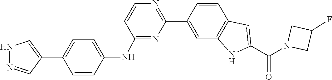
FC1CN(C(C2=CC3=C(N2)C=C(C2=NC=CC(NC4=CC=C(C5=CNN=C5)C=C4)=N2)C=C3)=O)C1
